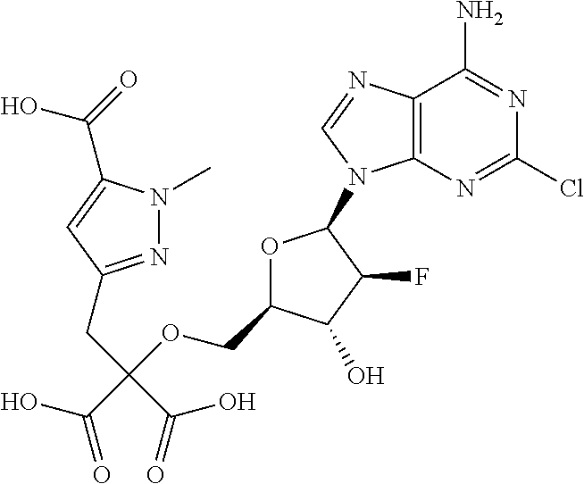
C12=C(N=CN1C1OC(COC(C(=O)O)(CC3=NN(C)C(C(=O)O)=C3)C(=O)O)C(O)C1F)C(N)=NC(Cl)=N2
